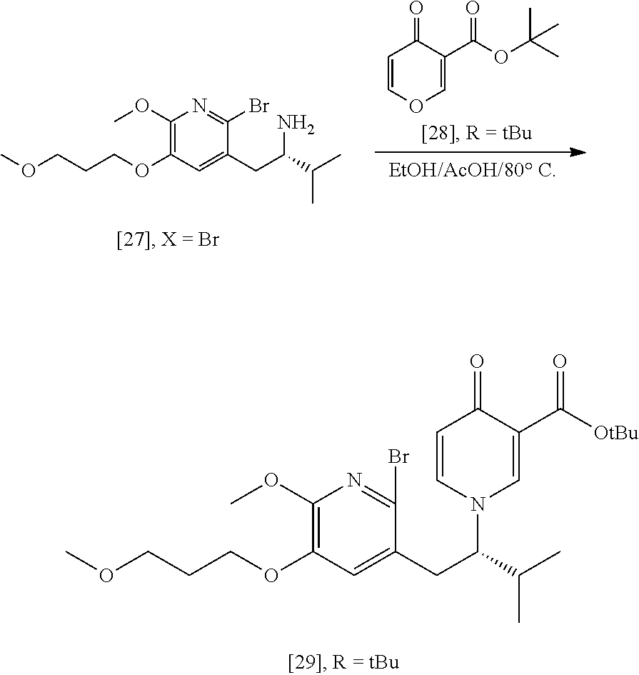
C1(OC)=C(OCCCOC)C=C(CC(C(C)C)N)C(Br)=N1.C1=COC=C(C(OC(C)(C)C)=O)C1=O.C1(OC)=C(OCCCOC)C=C(CC(C(C)C)N2C=CC(=O)C(C([OtBu])=O)=C2)C(Br)=N1
